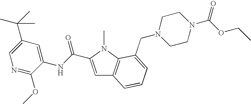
N1=C(OC)C(NC(=O)C2=CC3=C(N2C)C(CN2CCN(C(=O)OCC)CC2)=CC=C3)=CC(C(C)(C)C)=C1
